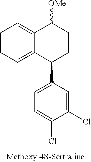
C12=CC=CC=C1C(C1=CC=C(Cl)C(Cl)=C1)CCC2[OMe]
